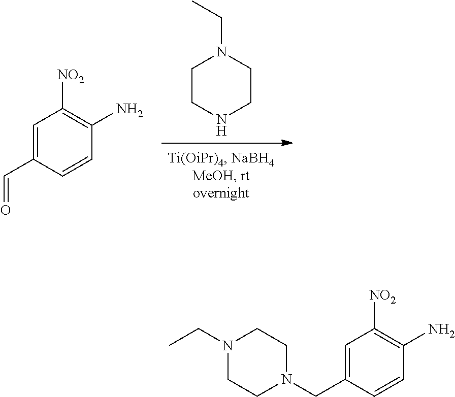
C1CNCCN1CC.C1=C(C=O)C=CC(N)=C1[NO2].C1=C(CN2CCN(CC)CC2)C=CC(N)=C1[NO2]
